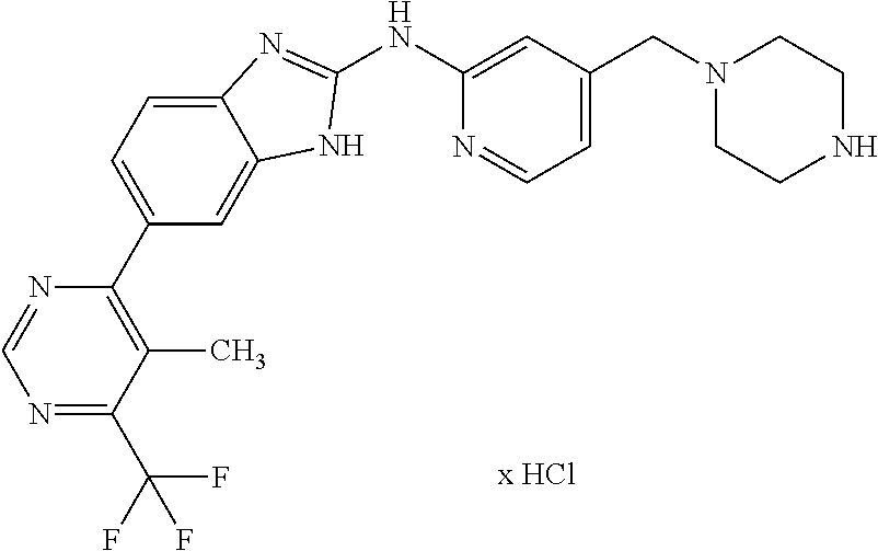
N1(CC2=CC=NC(NC3=NC4=CC=C(C5=C(C)C(C(F)(F)F)=NC=N5)C=C4N3)=C2)CCNCC1
